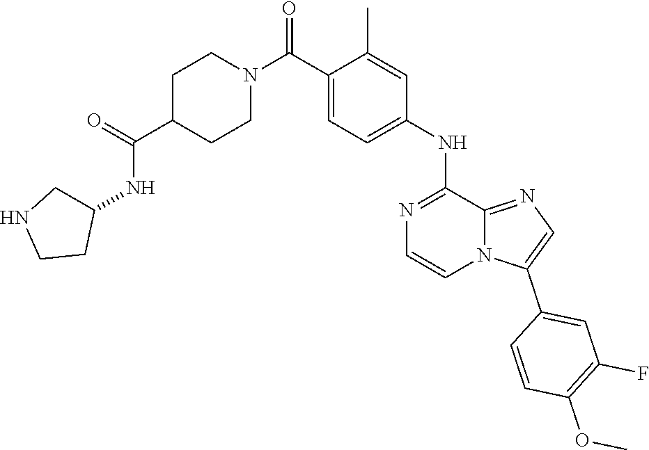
C12=NC=C(C3=CC(F)=C(OC)C=C3)N1C=CN=C2NC1=CC=C(C(N2CCC(C(=O)NC3CNCC3)CC2)=O)C(C)=C1
